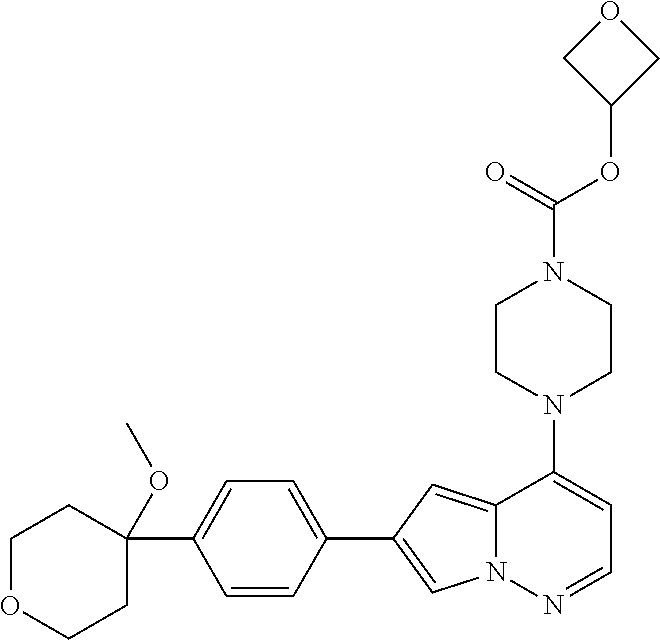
N1(C2=CC=NN3C2=CC(C2=CC=C(C4(OC)CCOCC4)C=C2)=C3)CCN(C(OC2COC2)=O)CC1
